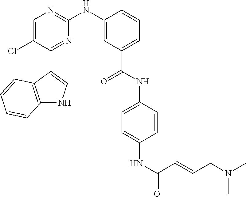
C1=C(Cl)C(C2=CNC3=C2C=CC=C3)=NC(NC2=CC(C(=O)NC3=CC=C(NC(C=CCN(C)C)=O)C=C3)=CC=C2)=N1
